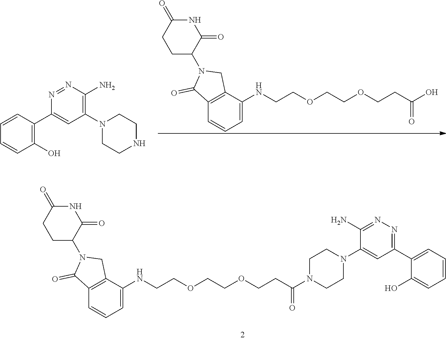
C(CNC1=CC=CC2=C1CN(C1CCC(=O)NC1=O)C2=O)OCCOCCC(O)=O.C1CNCCN1C1=C(N)N=NC(C2=C(O)C=CC=C2)=C1.C1CN(C(CCOCCOCCNC2=CC=CC3=C2CN(C2CCC(=O)NC2=O)C3=O)=O)CCN1C1=CC(C2=CC=CC=C2O)=NN=C1N
